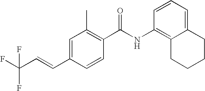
C1=C(C=CC(F)(F)F)C=CC(C(NC2=C3C(=CC=C2)CCCC3)=O)=C1C
